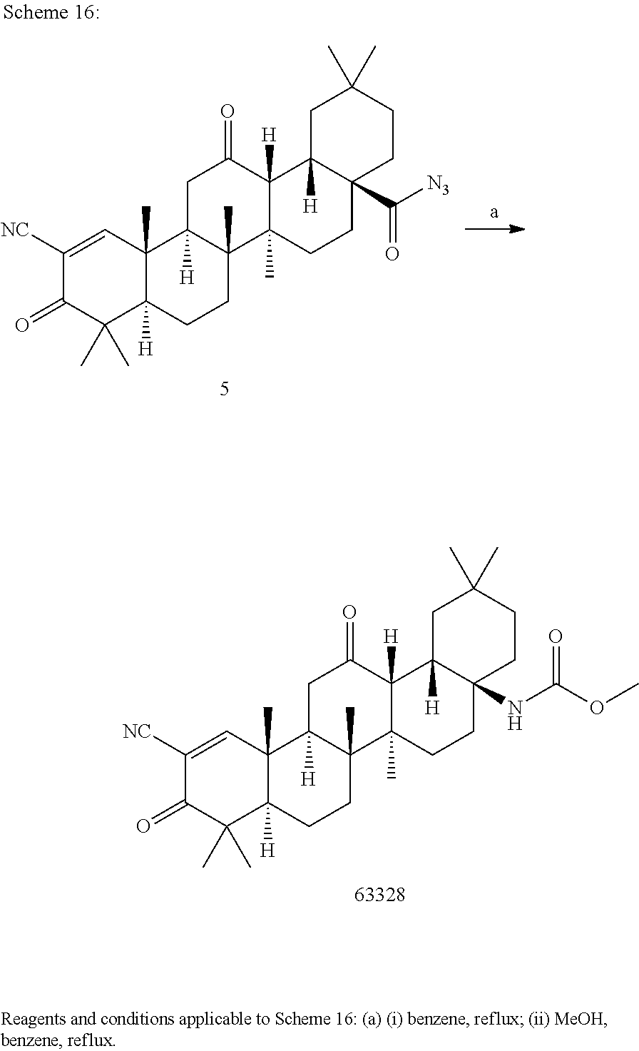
C1([NC])=CC2(C)C([H])(C(C)(C)C1=O)CCC1(C)C2([H])CC(=O)C2([H])C1(C)CCC1(NC(OC)=O)C2([H])CC(C)(C)CC1.C1([NC])=CC2(C)C([H])(C(C)(C)C1=O)CCC1(C)C2([H])CC(=O)C2([H])C1(C)CCC1(C(=O)[N3])C2([H])CC(C)(C)CC1
